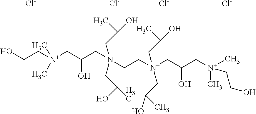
[Cl-].[Cl-].[Cl-].[Cl-].OCC[N+](C)(C)CC(C[N+](CC(C)O)(CC[N+](CC(C[N+](C)(CCO)C)O)(CC(C)O)CC(O)C)CC(O)C)O
